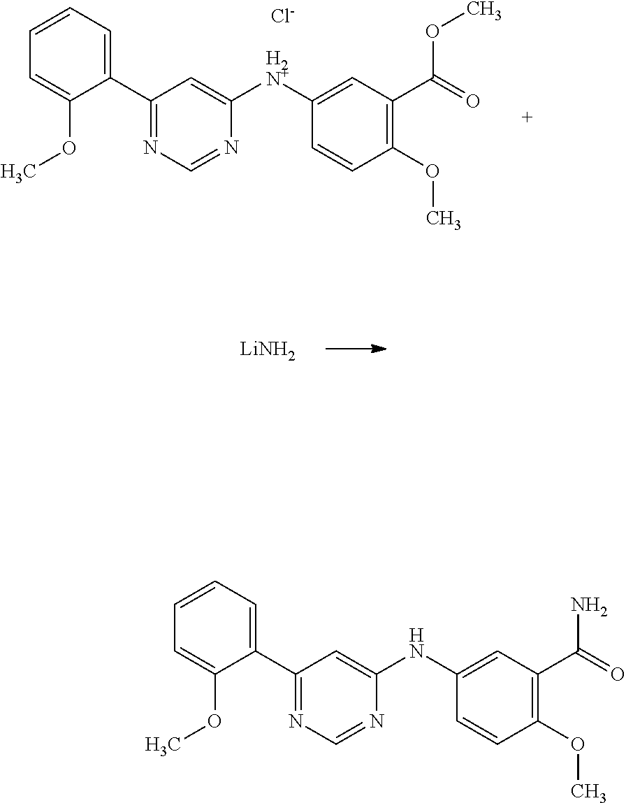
C1(C2=NC=NC(NC3=CC(C(=O)N)=C(OC)C=C3)=C2)=CC=CC=C1OC.C1(C2=NC=NC([H2N+]C3=CC(C(=O)OC)=C(OC)C=C3)=C2)=CC=CC=C1OC.[Cl-].[LiNH2]
